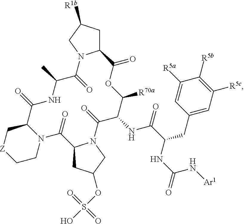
C12CC([R1b])CN1C(=O)C(C)NC(=O)C1C[Z]CCN1C(=O)C1CC(OS(O)(=O)=O)CN1C(=O)C(NC(C(NC(N[Ar1])=O)CC1=CC([R5c])=C([R5b])C([R5a])=C1)=O)C([R70a])OC2=O
